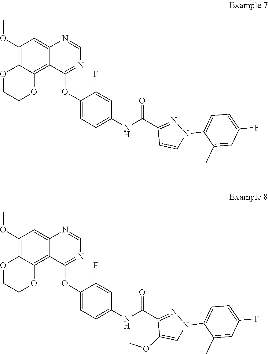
C1=NC2=CC(OC)=C3C(=C2C(OC2=CC=C(NC(C4=NN(C5=CC=C(F)C=C5C)C=C4)=O)C=C2F)=N1)OCCO3.C1=NC2=CC(OC)=C3C(=C2C(OC2=CC=C(NC(C4=NN(C5=CC=C(F)C=C5C)C=C4OC)=O)C=C2F)=N1)OCCO3
